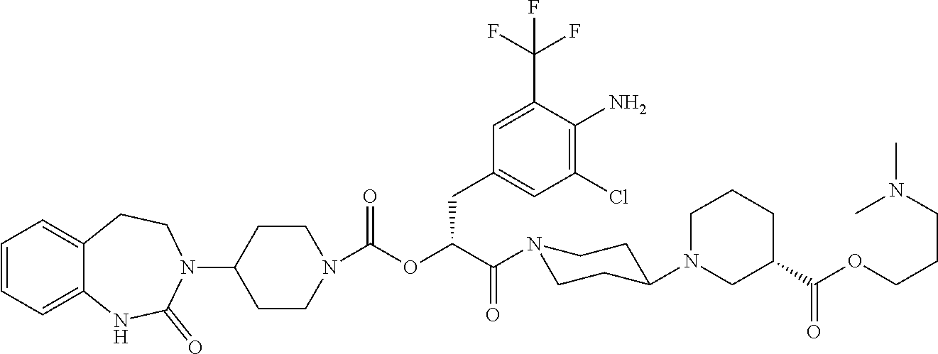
C1=CC=C2C(=C1)CCN(C1CCN(C(OC(C(N3CCC(N4CCCC(C(OCCCN(C)C)=O)C4)CC3)=O)CC3=CC(Cl)=C(N)C(C(F)(F)F)=C3)=O)CC1)C(=O)N2
